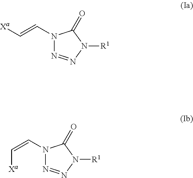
N1(C=C[Xa])N=NN([R1])C1=O.N1(C=C[Xa])N=NN([R1])C1=O
